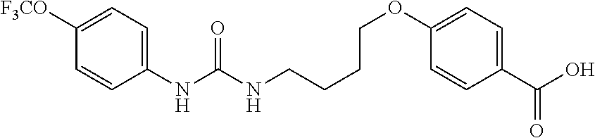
C1=C([F3CO])C=CC(NC(NCCCCOC2=CC=C(C(O)=O)C=C2)=O)=C1
